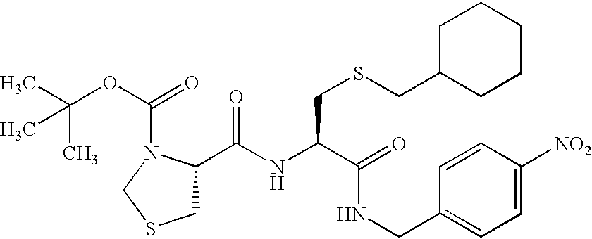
N(C(C(NCC1=CC=C([NO2])C=C1)=O)CSCC1CCCCC1)C(C1CSCN1C(=O)OC(C)(C)C)=O
